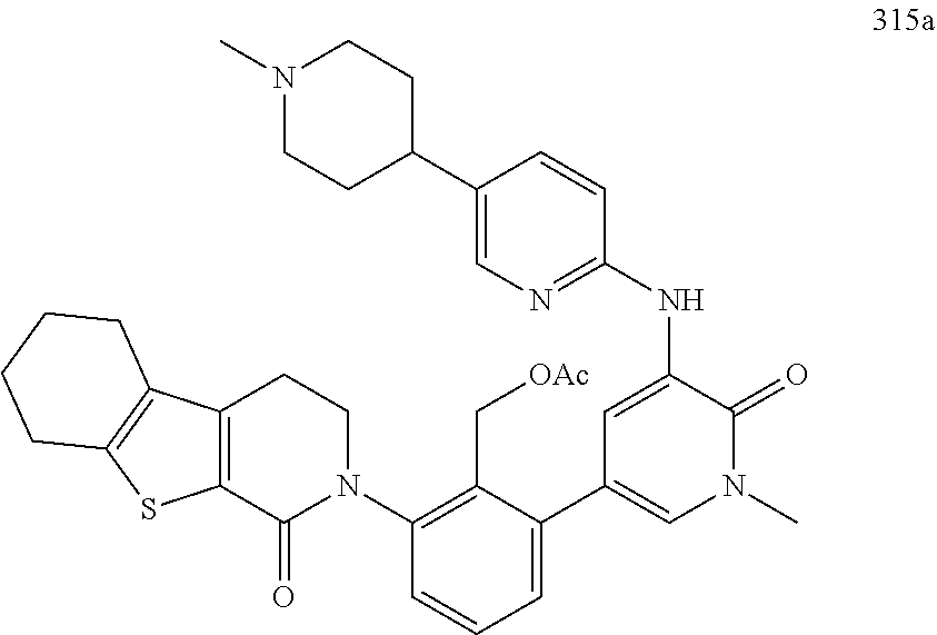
C1=C(NC2=NC=C(C3CCN(C)CC3)C=C2)C(=O)N(C)C=C1C1=CC=CC(N2CCC3=C(C2=O)SC2=C3CCCC2)=C1C[OAc]
